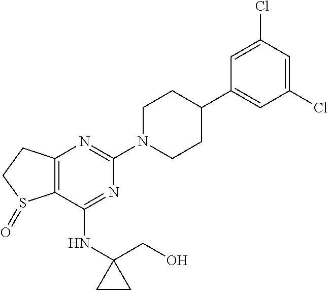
C12=C(C(NC3(CO)CC3)=NC(N3CCC(C4=CC(Cl)=CC(Cl)=C4)CC3)=N1)S(=O)CC2
